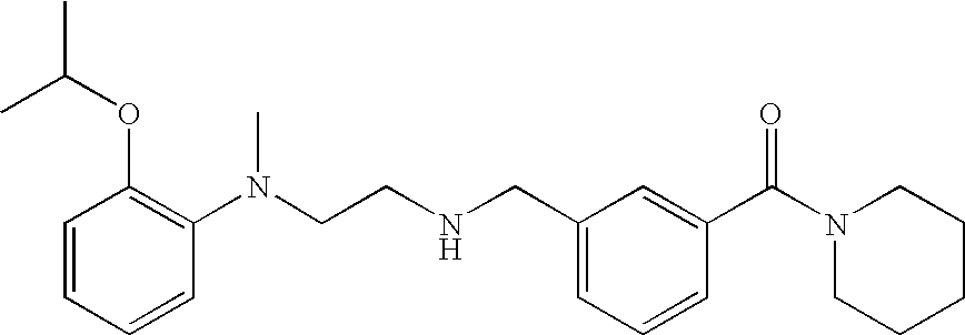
CC(OC1=C(N(CCNCC2=CC=CC(C(N3CCCCC3)=O)=C2)C)C=CC=C1)C
